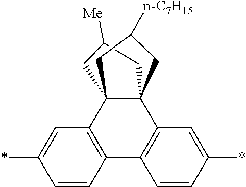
C1C([Me])CC23C4=C(C=CC(*)=C4)C4=C(C=C(*)C=C4)C12CC([n-C7H15])C3
